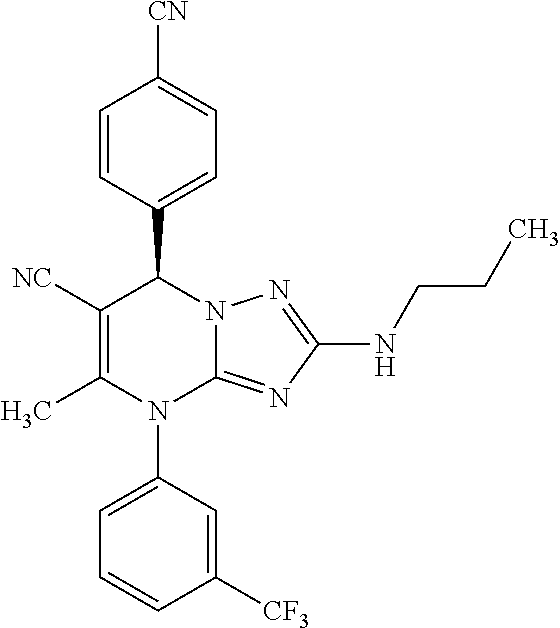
C1=CC(C2C([NC])=C(C)N(C3=CC=CC([CF3])=C3)C3=NC(NCCC)=NN23)=CC=C1[CN]
